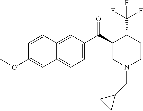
C1=CC2=CC(C(C3CN(CC4CC4)CCC3C(F)(F)F)=O)=CC=C2C=C1OC
